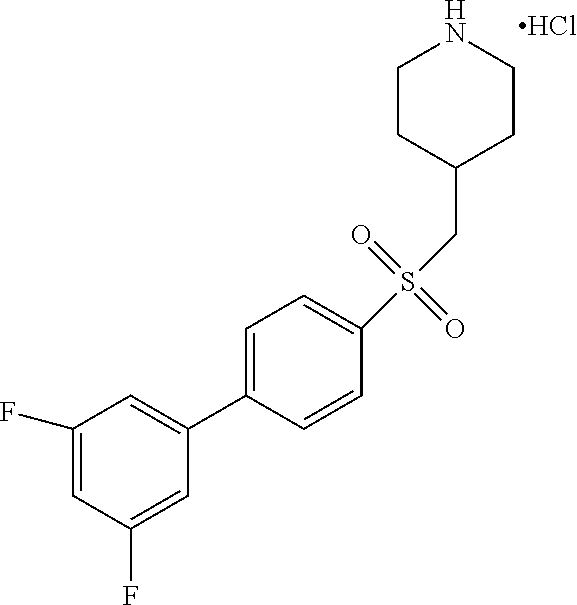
C1(F)=CC(F)=CC(C2=CC=C(S(CC3CCNCC3)(=O)=O)C=C2)=C1.Cl
